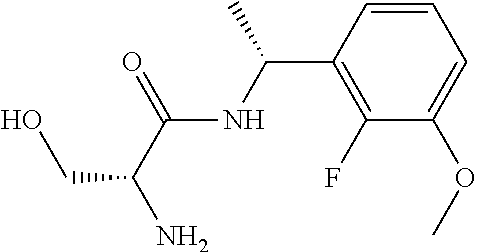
C1=CC(C(NC(C(N)CO)=O)C)=C(F)C(OC)=C1
